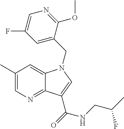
C1(C)=CN=C2C(=C1)N(CC1=CC(F)=CN=C1OC)C=C2C(=O)NCC(F)C
